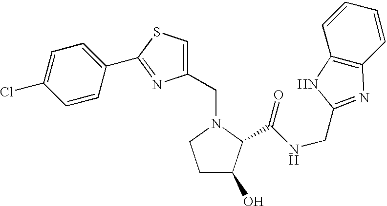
C(N1CCC(O)C1C(NCC1=NC2=C(C=CC=C2)N1)=O)C1=CSC(C2=CC=C(Cl)C=C2)=N1
